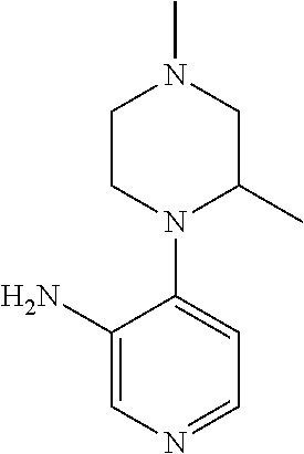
C1=C(N)C(N2CCN(C)CC2C)=CC=N1
